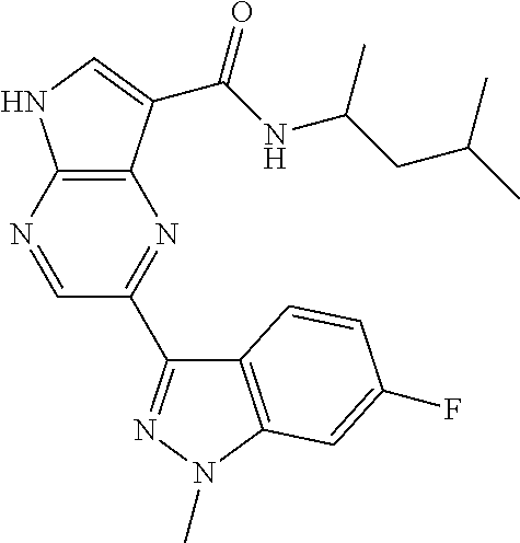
C12=C(C(C(NC(CC(C)C)C)=O)=CN1)N=C(C1=NN(C)C3=C1C=CC(F)=C3)C=N2
